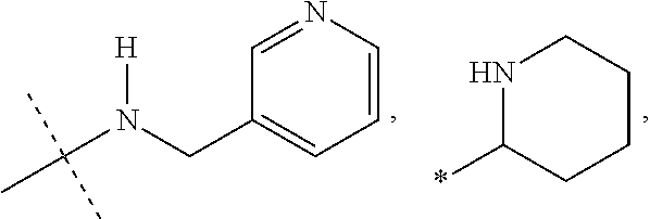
N(C(C)(C)C)(CC1=CC=CN=C1)[H].N1C(*)CCCC1
